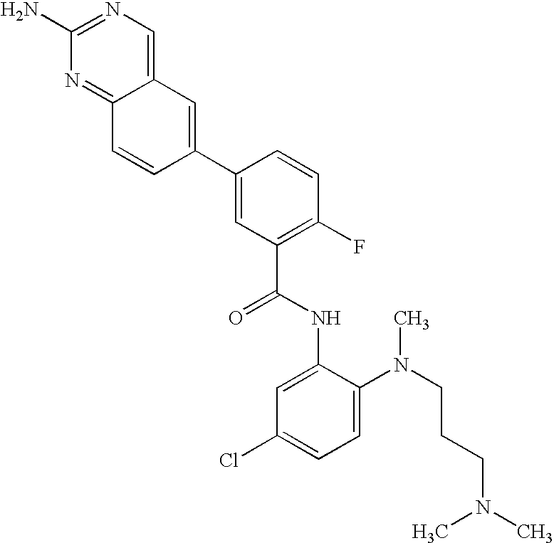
C12=NC(N)=NC=C1C=C(C1=CC(C(NC3=CC(Cl)=CC=C3N(CCCN(C)C)C)=O)=C(F)C=C1)C=C2
